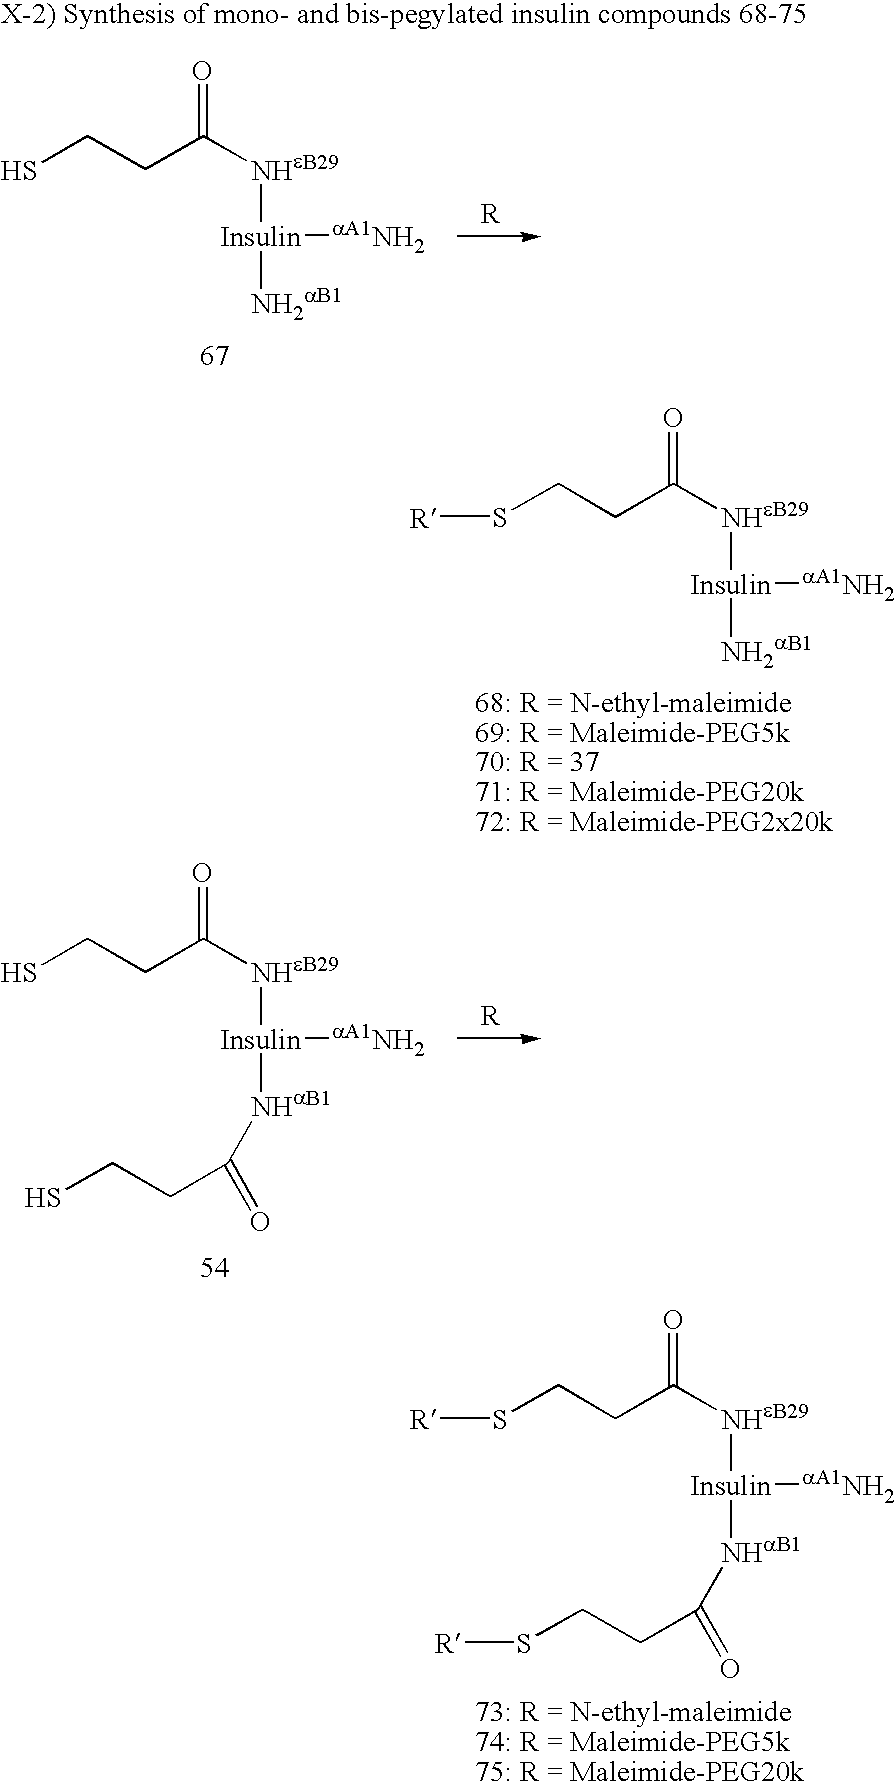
C(CC(=O)[NHeB29][Insulin]([NH2aB1])[aA1NH2])S[R].C(CC(=O)[NHeB29][Insulin]([NHaB1]C(=O)CCS[R])[aA1NH2])S[R].C(CC(=O)[NHeB29][Insulin]([NH2aB1])[aA1NH2])S.C(CC(=O)[NHeB29][Insulin]([NHaB1]C(=O)CCS)[aA1NH2])S
